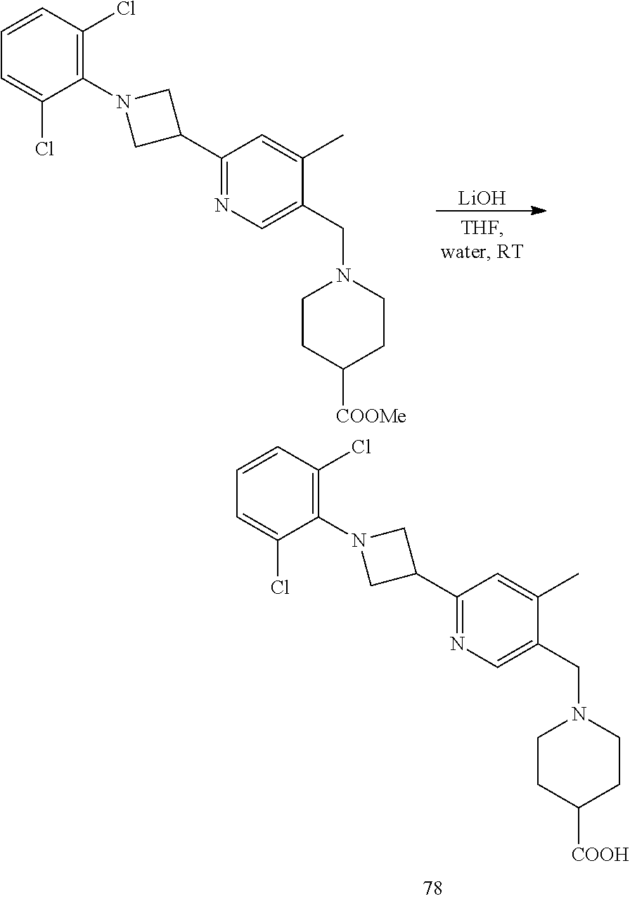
C1=CC(Cl)=C(N2CC(C3=NC=C(CN4CCC([COOH])CC4)C(C)=C3)C2)C(Cl)=C1.[LiOH].C1=CC(Cl)=C(N2CC(C3=NC=C(CN4CCC([COOMe])CC4)C(C)=C3)C2)C(Cl)=C1
